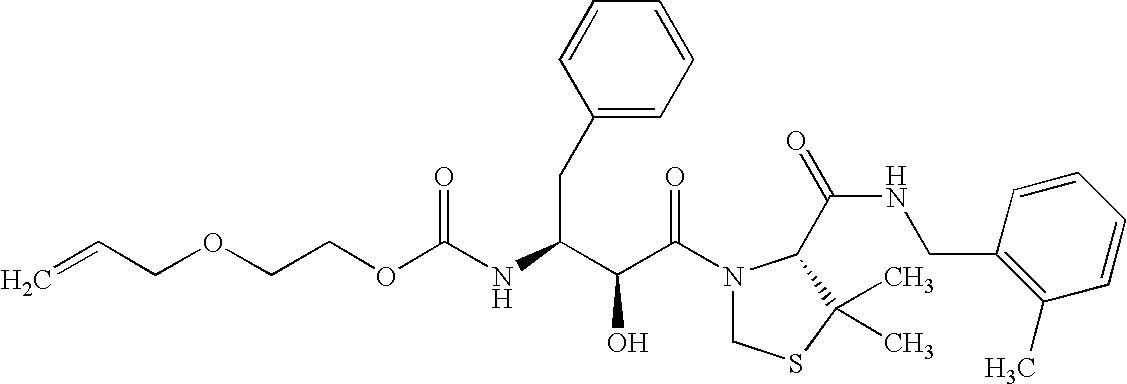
O(C(NC(C(C(N1CSC(C)(C)C1C(NCC1=C(C)C=CC=C1)=O)=O)O)CC1=CC=CC=C1)=O)CCOCC=C
